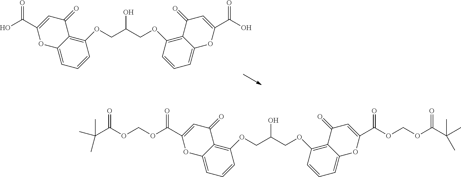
O(CC(COC1=C2C(=CC=C1)OC(C(OCOC(C(C)(C)C)=O)=O)=CC2=O)O)C1=C2C(=CC=C1)OC(C(OCOC(C(C)(C)C)=O)=O)=CC2=O.O(CC(COC1=C2C(=CC=C1)OC(C(O)=O)=CC2=O)O)C1=C2C(=CC=C1)OC(C(O)=O)=CC2=O
